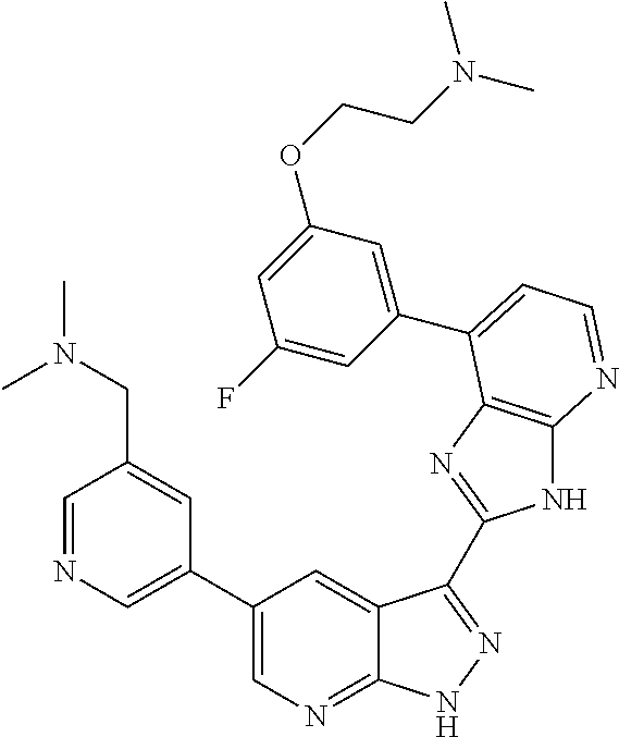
C1(C2=CN=CC(CN(C)C)=C2)=CN=C2C(=C1)C(C1=NC3=C(N1)N=CC=C3C1=CC(OCCN(C)C)=CC(F)=C1)=NN2
